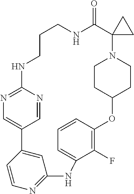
N1=C2N=CC(=C1)C1=CC(=NC=C1)NC1=CC=CC(=C1F)OC1CCN(C3(C(=O)NCCCN2)CC3)CC1
